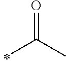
C(C)(C)=O
